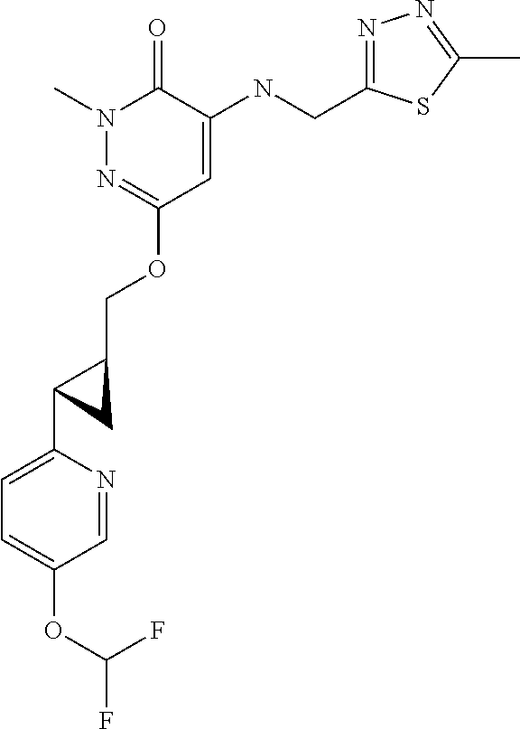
N1(C)N=C(OCC2CC2C2=CC=C(OC(F)F)C=N2)C=C(NCC2=NN=C(C)S2)C1=O
